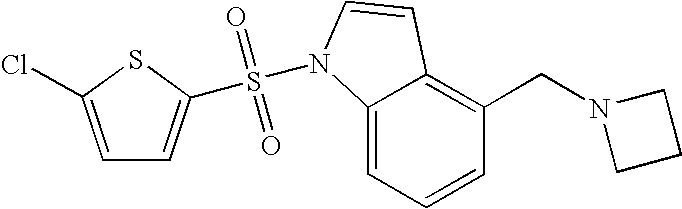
C1=CC=C2C(=C1CN1CCC1)C=CN2S(=O)(=O)C1=CC=C(Cl)S1
